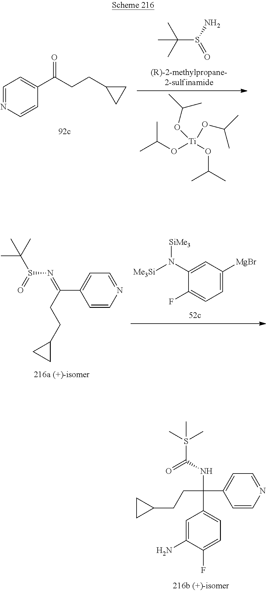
C(S(=O)N)(C)(C)C.O=C(C1=CC=NC=C1)CCC1CC1.C(O[Ti](OC(C)C)(OC(C)C)OC(C)C)(C)C.[SiMe3]N([Me3Si])C1=CC([MgBr])=CC=C1F.C1=NC=CC(C(=NS(=O)C(C)(C)C)CCC2CC2)=C1.S(C(=O)NC(C1=CC=NC=C1)(CCC1CC1)C1=CC=C(F)C(N)=C1)(C)(C)C
